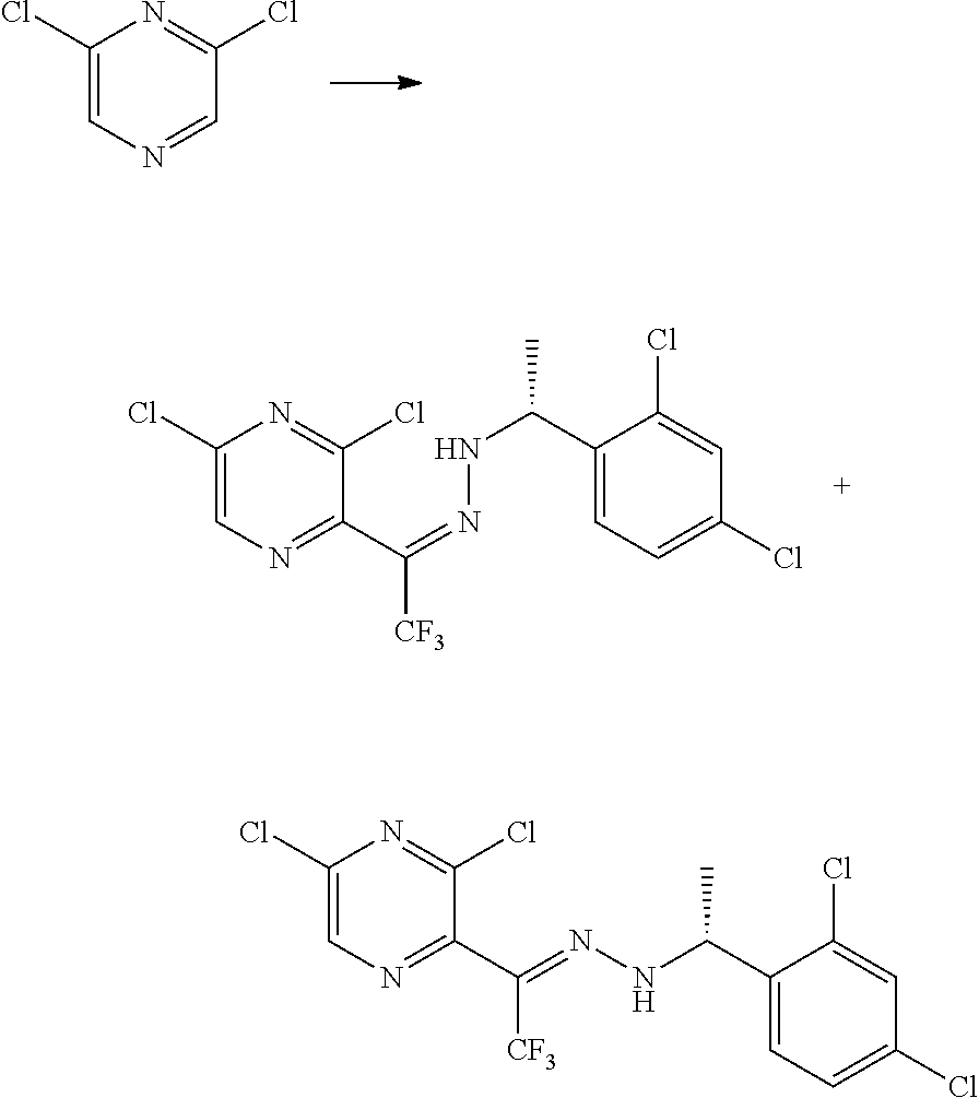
C1(Cl)=CN=CC(Cl)=N1.C1(Cl)=CN=C(C(=NNC(C2=CC=C(Cl)C=C2Cl)C)[CF3])C(Cl)=N1.N(C(C1=CC=C(Cl)C=C1Cl)C)N=C([CF3])C1=NC=C(Cl)N=C1Cl
